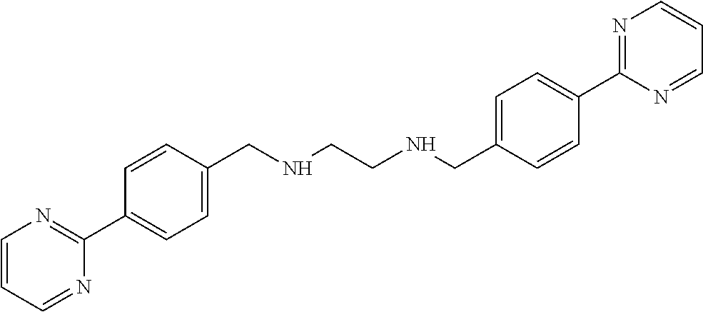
C1=CC(CNCCNCC2=CC=C(C3=NC=CC=N3)C=C2)=CC=C1C1=NC=CC=N1
